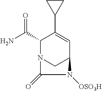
C1(C(N)=O)N2CC(C=C1C1CC1)N([OSO3H])C2=O
